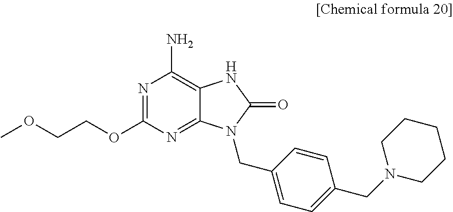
N1=C(OCCOC)N=C2C(=C1N)NC(=O)N2CC1=CC=C(CN2CCCCC2)C=C1
